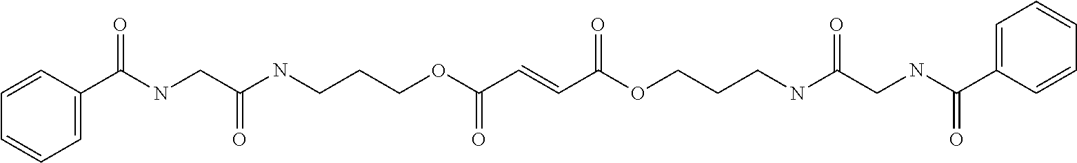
C(NCC(NCCCOC(C=CC(OCCCNC(CNC(C1=CC=CC=C1)=O)=O)=O)=O)=O)(C1=CC=CC=C1)=O
